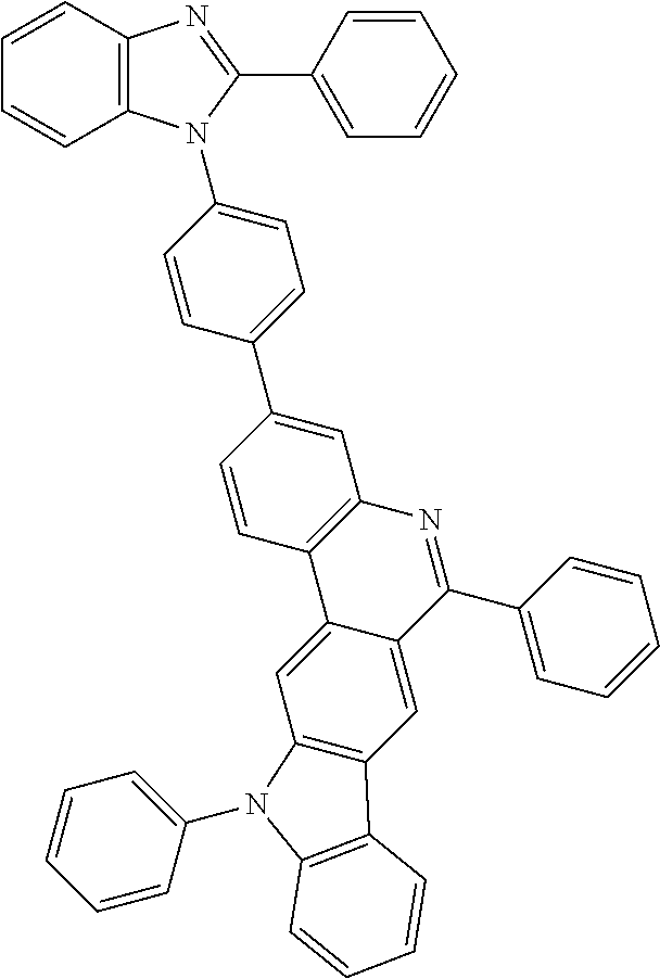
C1=CC2=C(C=C1)N(C1=CC=C(C3=CC4=C(C=C3)C3=CC5=C(C=C3C(C3=CC=CC=C3)=N4)C3=C(N5C4=CC=CC=C4)C=CC=C3)C=C1)C(C1=CC=CC=C1)=N2
